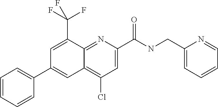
C1(Cl)=C2C(=NC(C(NCC3=CC=CC=N3)=O)=C1)C(C(F)(F)F)=CC(C1=CC=CC=C1)=C2
